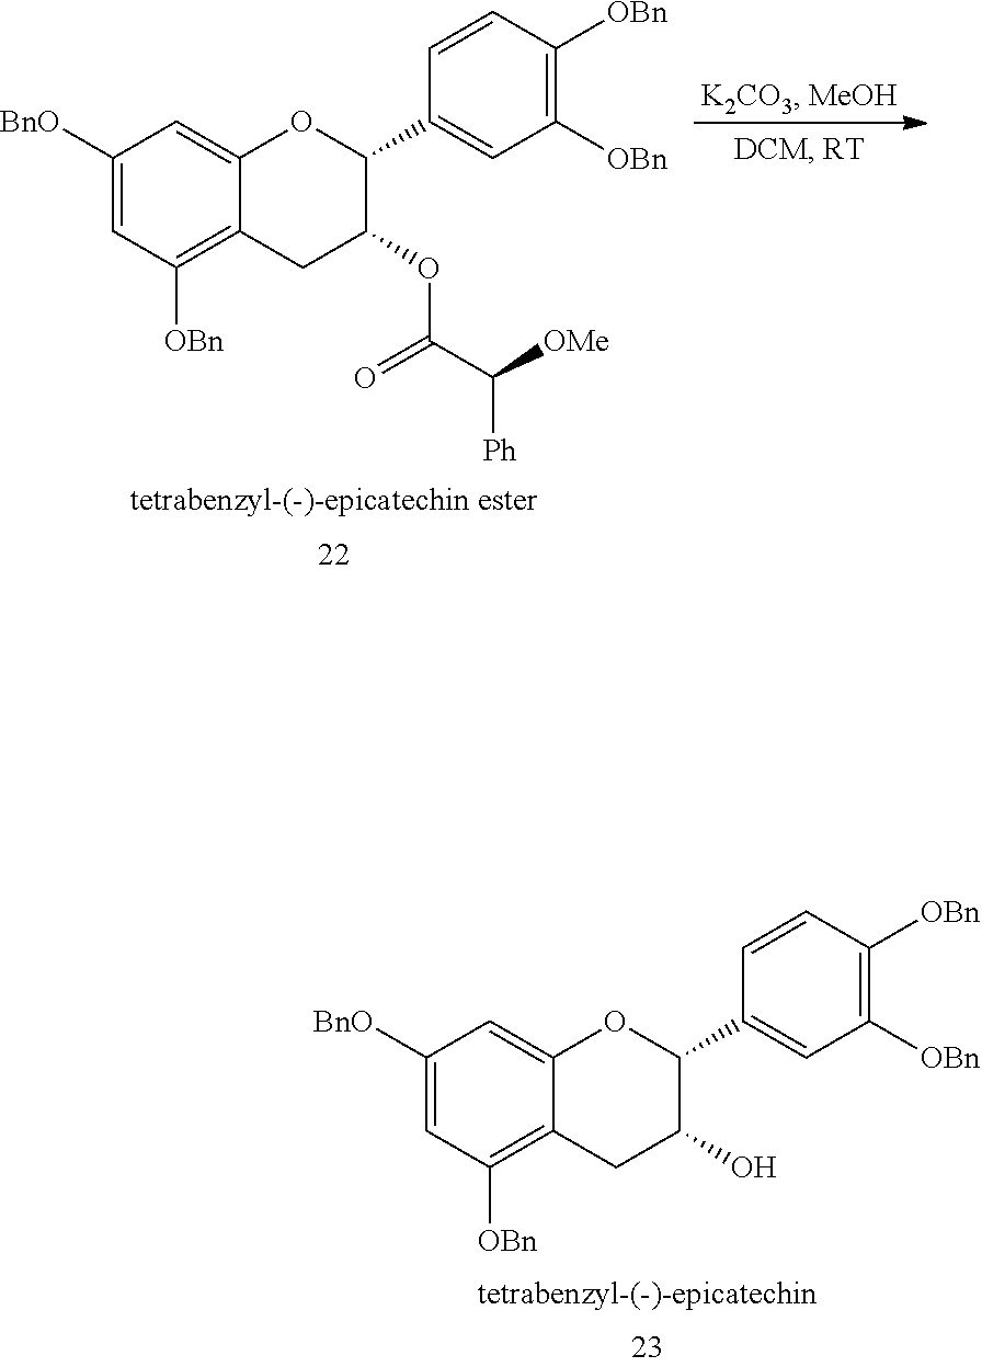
C1([BnO])=CC([OBn])=C2C(=C1)OC(C1=CC([OBn])=C([OBn])C=C1)C(O)C2.C1([BnO])=CC([OBn])=C2C(=C1)OC(C1=CC([OBn])=C([OBn])C=C1)C(OC(C([Ph])[OMe])=O)C2
